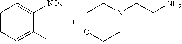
C1OCCN(CCN)C1.C1=CC=C(F)C([NO2])=C1
